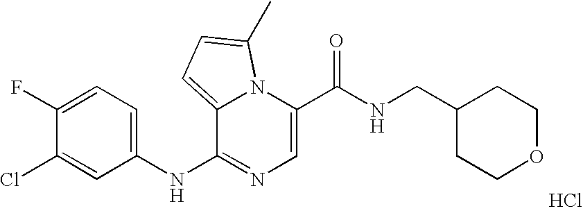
C1=C(C(NCC2CCOCC2)=O)N2C(=CC=C2C)C(NC2=CC=C(F)C(Cl)=C2)=N1.Cl
